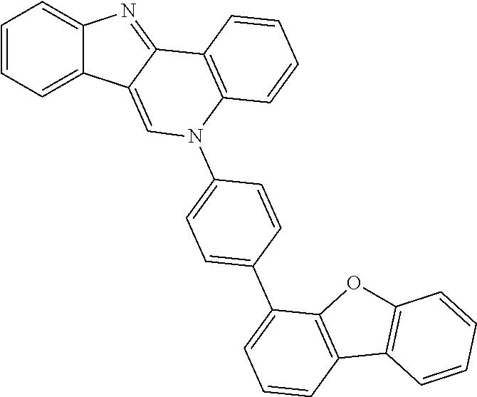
C1=CC=C2C(=C1)N=C1C2=CN(C2=CC=C(C3=CC=CC4=C3OC3=C4C=CC=C3)C=C2)C2=C1C=CC=C2
